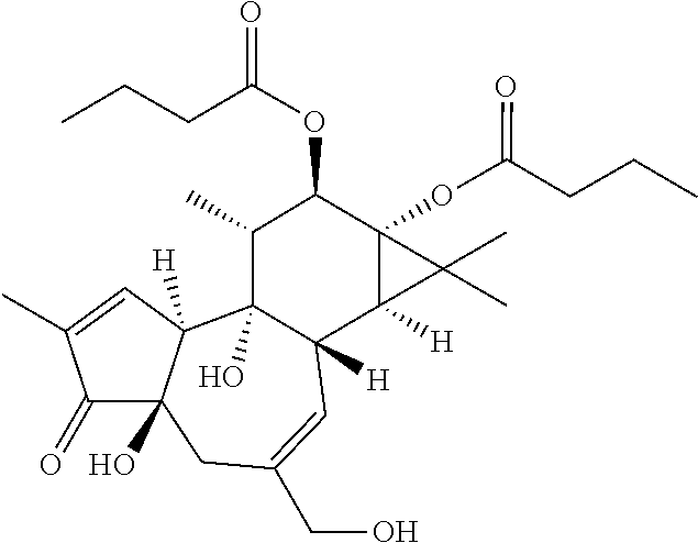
C1(=O)C2(O)C([H])(C=C1C)C1(O)C([H])(C=C(CO)C2)C2([H])C(OC(CCC)=O)(C(OC(CCC)=O)C1C)C2(C)C
